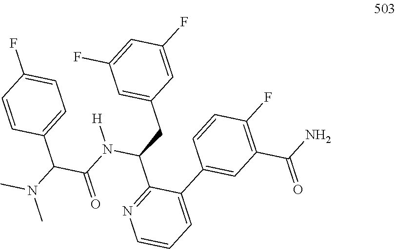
C1(C(C(=O)N(C(CC2=CC(F)=CC(F)=C2)C2=NC=CC=C2C2=CC(C(N)=O)=C(F)C=C2)[H])N(C)C)=CC=C(F)C=C1
